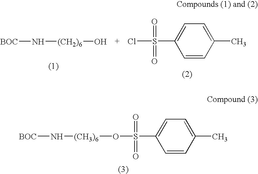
C1=CC(C)=CC=C1S(O[(CH3)6]N[BOC])(=O)=O.C1=CC(C)=CC=C1S(Cl)(=O)=O.[BOC]N[(CH2)6]O
